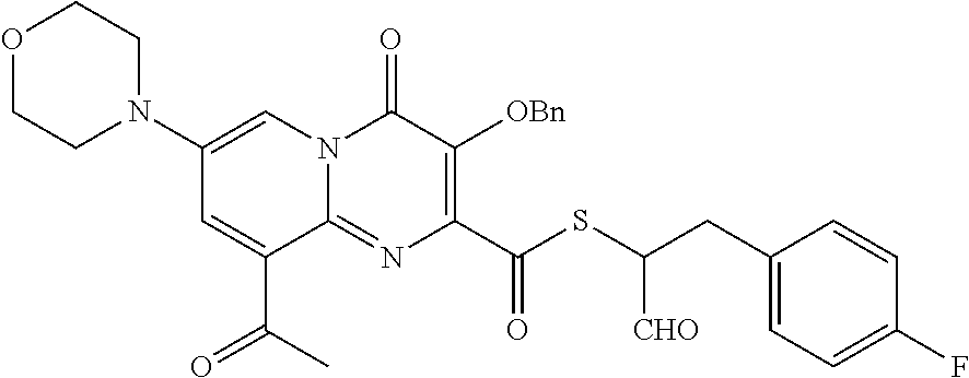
O1CCN(C2=CN3C(=NC(C(SC(CC4=CC=C(F)C=C4)[CHO])=O)=C([OBn])C3=O)C(C(C)=O)=C2)CC1
